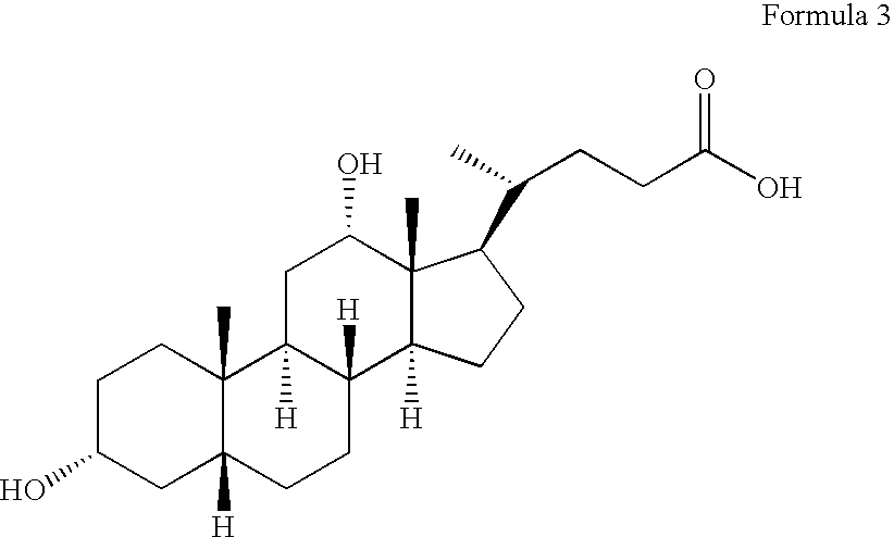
C1C(O)CC2([H])C(C)(C1)C1([H])C([H])(CC2)C2([H])C(C)(C(O)C1)C(C(C)CCC(O)=O)CC2
